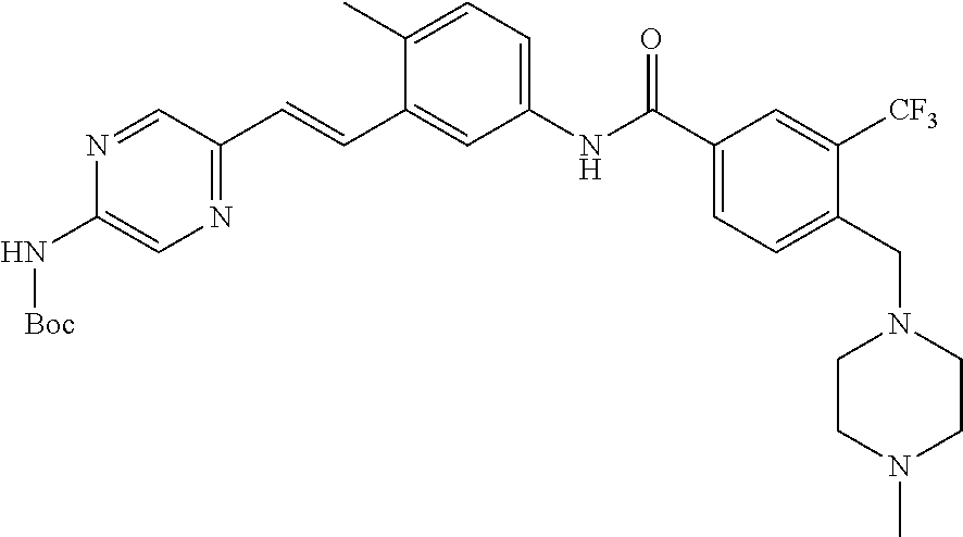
N1=CC(C=CC2=CC(NC(C3=CC=C(CN4CCN(C)CC4)C([CF3])=C3)=O)=CC=C2C)=NC=C1N[Boc]
